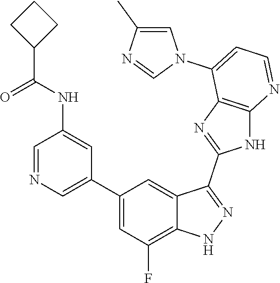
C1=NC=C(C2=CC(F)=C3C(=C2)C(C2=NC4=C(N2)N=CC=C4N2C=C(C)N=C2)=NN3)C=C1NC(=O)C1CCC1
